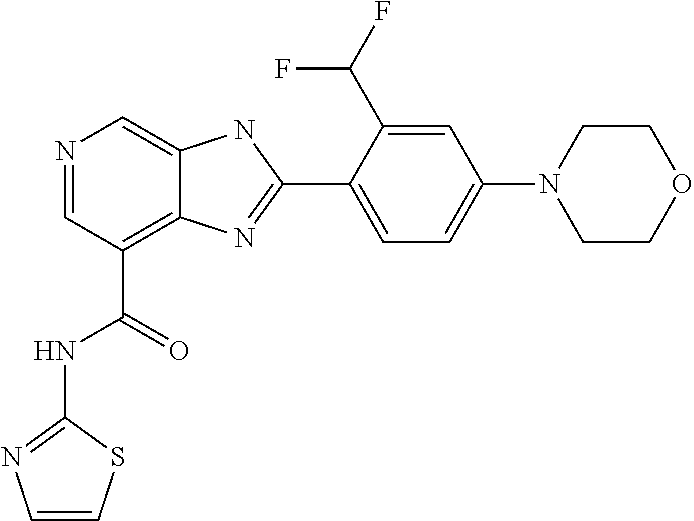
N1=CC(C(=O)NC2=NC=CS2)=C2C(=C1)NC(C1=CC=C(N3CCOCC3)C=C1C(F)F)=N2
